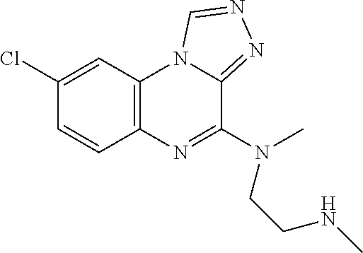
C12=C(C=C(Cl)C=C1)N1C(=NN=C1)C(N(C)CCNC)=N2
